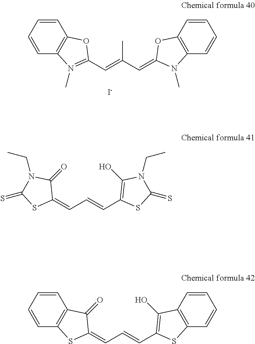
[I-].C1=CC2=C(C=C1)OC(C=C(C=C1N(C)C3=C(C=CC=C3)O1)C)=N2C.C1(=S)N(CC)C(=O)C(=CC=CC2=C(O)N(CC)C(=S)S2)S1.C1=CC2=C(C=C1)C(=O)C(=CC=CC1=C(O)C3=C(C=CC=C3)S1)S2
